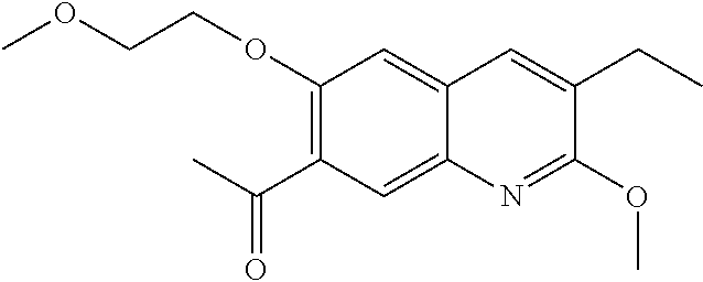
C1(OCCOC)=C(C(C)=O)C=C2C(=C1)C=C(CC)C(OC)=N2
